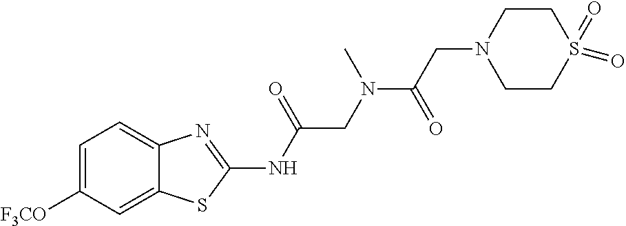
C1=C([F3CO])C=C2C(=C1)N=C(NC(CN(C(=O)CN1CCS(=O)(=O)CC1)C)=O)S2
